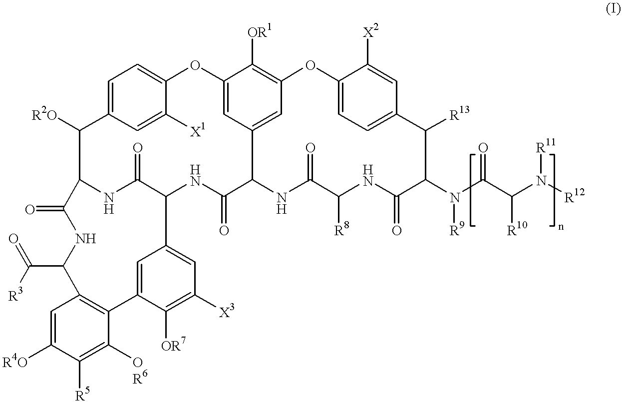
C1=C([R4O])C([R5])=C([OR6])C2=C1C(C(=O)[R3])NC(=O)C1C([R2O])C3=CC=C(C([X1])=C3)OC3=CC4=CC(=C3[OR1])OC3=CC=C(C=C3[X2])C([R13])C(N(C(C(N([R12])[R11])[R10])=O)[R9])C(=O)NC([R8])C(=O)NC4C(=O)NC(C3=CC([X3])=C([OR7])C2=C3)C(=O)N1
